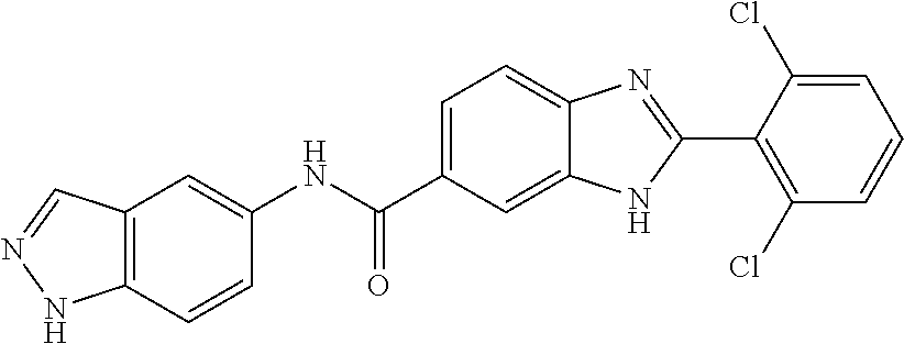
C1(NC(C2=CC=C3C(=C2)NC(C2=C(Cl)C=CC=C2Cl)=N3)=O)=CC2=C(C=C1)NN=C2
